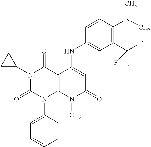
N1(C2CC2)C(=O)N(C2=CC=CC=C2)C2=C(C1=O)C(NC1=CC(C(F)(F)F)=C(N(C)C)C=C1)=CC(=O)N2C
